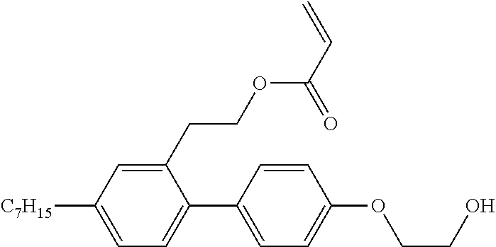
C1(CCOC(C=C)=O)=CC([C7H15])=CC=C1C1=CC=C(OCCO)C=C1
